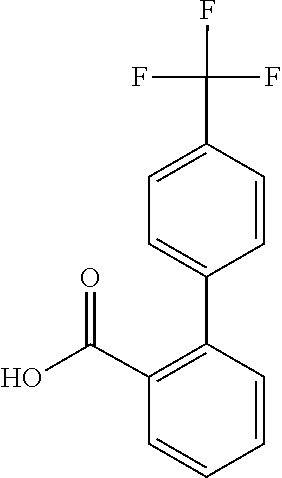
OC(C1=C(C2=CC=C(C(F)(F)F)C=C2)C=CC=C1)=O
